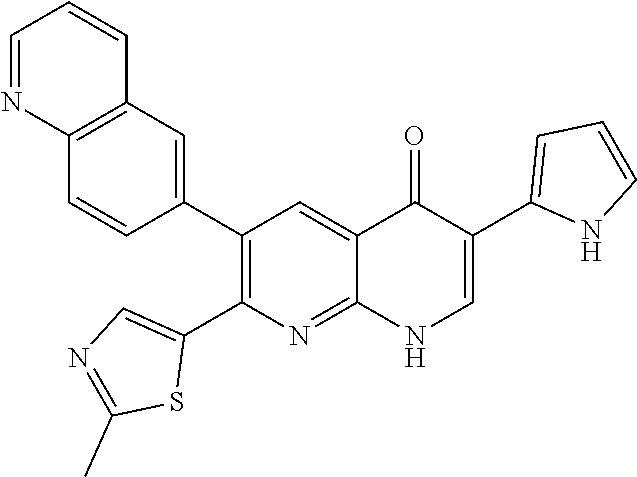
C12=C(C=C(C3=C(C4=CN=C(C)S4)N=C4C(=C3)C(=O)C(C3=CC=CN3)=CN4)C=C1)C=CC=N2
